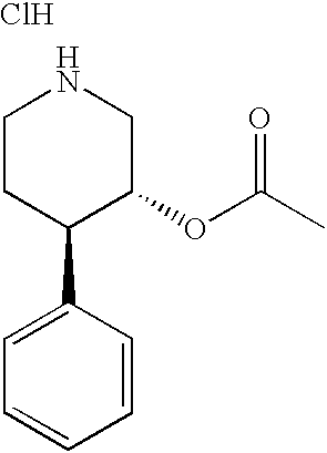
Cl.C1CC(C2=CC=CC=C2)C(OC(C)=O)CN1
